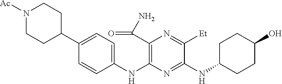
C1(NC2=C(C(N)=O)N=C([Et])C(NC3CCC(O)CC3)=N2)=CC=C(C2CCN([Ac])CC2)C=C1
